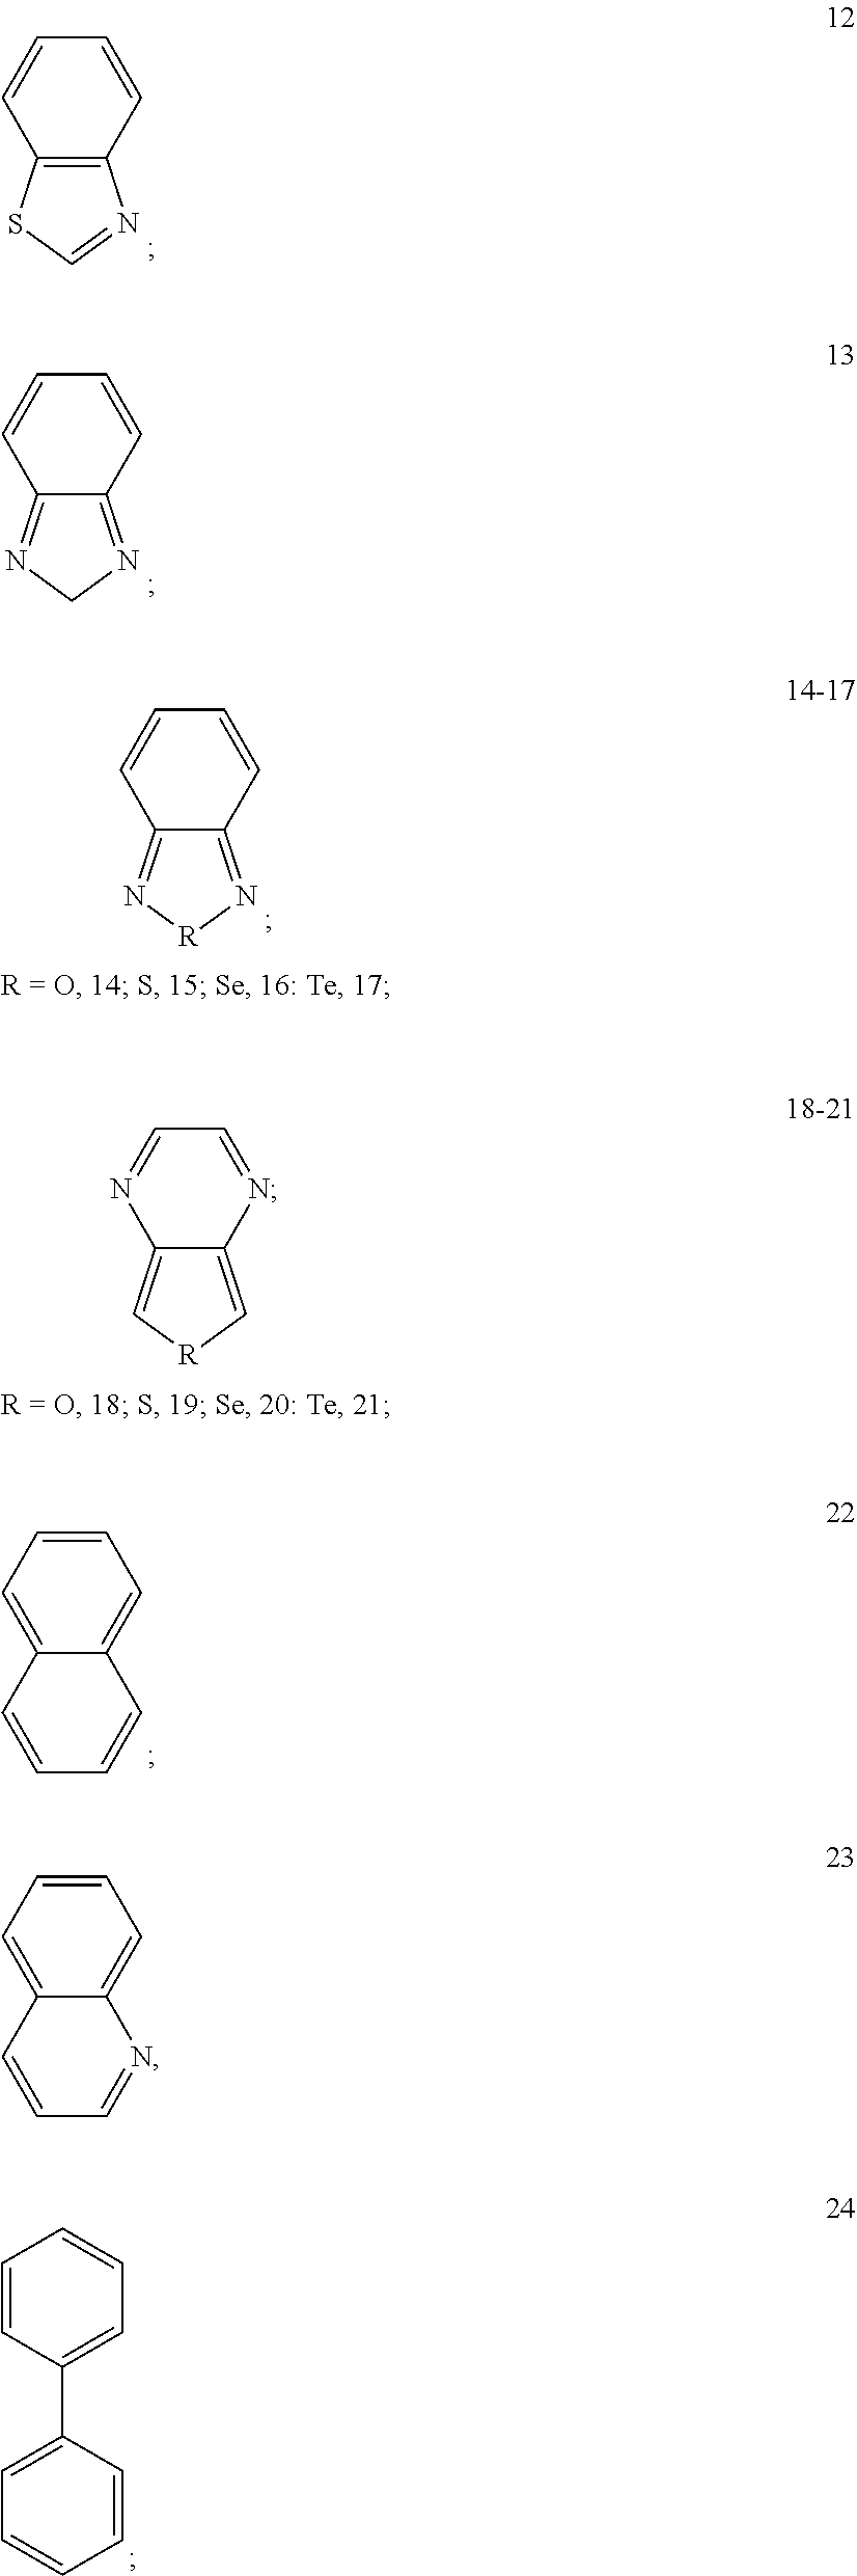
C1=CC2=C(C=C1)N=CS2.C1=CC2=NCN=C2C=C1.C1=CC2=N[R]N=C2C=C1.C1=NC2=C[R]C=C2N=C1.C1=CC=C2C(=C1)C=CC=C2.C1=CC(C2=CC=CC=C2)=CC=C1.C1=CC=C2C(=C1)C=CC=N2
